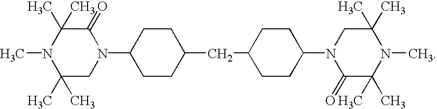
N1(C)C(C)(C)CN(C2CCC(CC3CCC(N4C(=O)C(C)(C)N(C)C(C)(C)C4)CC3)CC2)C(=O)C1(C)C
